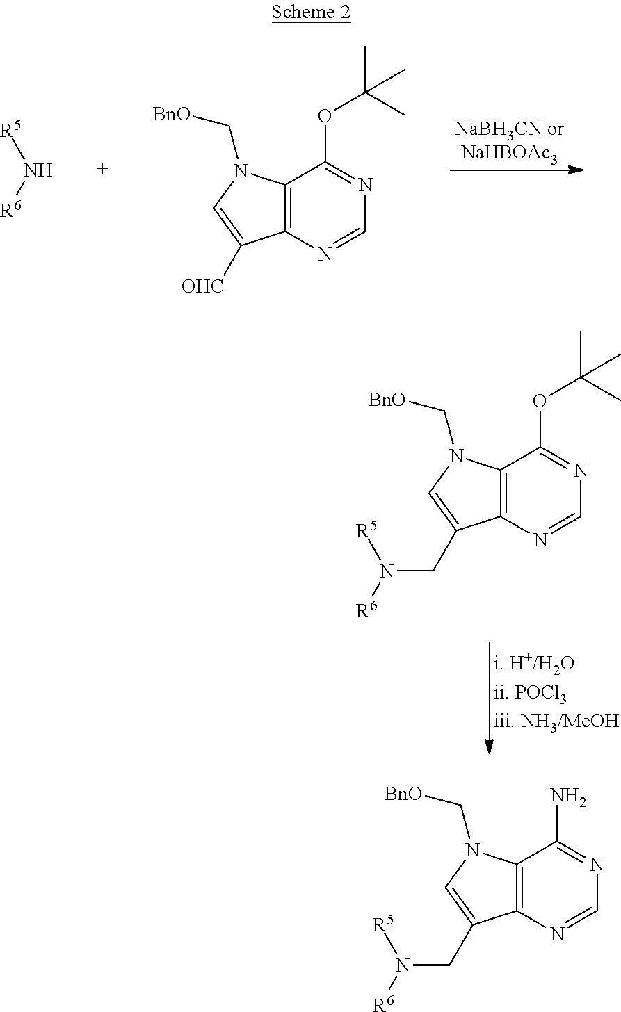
[R5]N[R6].C12=C(N=CN=C1OC(C)(C)C)C([OHC])=CN2C[BnO].C12=C(N=CN=C1OC(C)(C)C)C(CN([R5])[R6])=CN2C[BnO].C12=C(N=CN=C1N)C(CN([R5])[R6])=CN2C[BnO]
